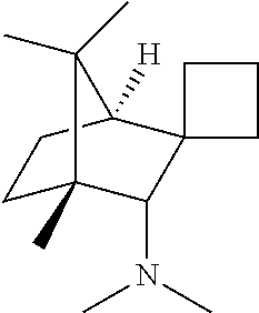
C1C2(C)C(N(C)C)C3(C([H])(C1)C2(C)C)CCC3
